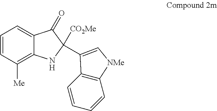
C1=CC([Me])=C2C(=C1)C(=O)C([CO2Me])(C1=C[NMe]C3=C1C=CC=C3)N2
